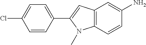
C1=C(Cl)C=CC(C2=CC3=C(N2C)C=CC(N)=C3)=C1
